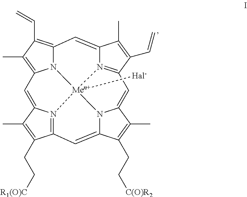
N12C3=C(C=C)C(C)=C1C=C1N4=C(C(CC[R1(O)C])=C1C)C=C1N5C(=CC6=N(C(=C3)C(C)=C6C=C)[Men+]245[Hal-])C(C)=C1CC[C(O)R2]
